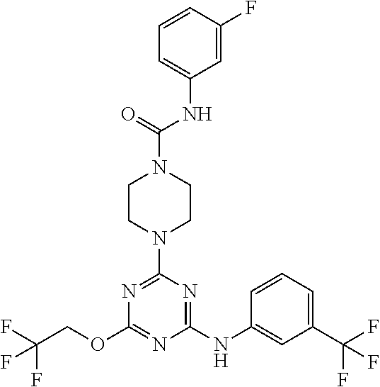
FC(COC1=NC(NC2=CC(C(F)(F)F)=CC=C2)=NC(N2CCN(C(=O)NC3=CC=CC(F)=C3)CC2)=N1)(F)F
